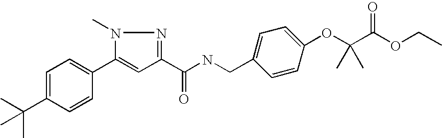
C(C1=CC=C(C2=CC(C(NCC3=CC=C(OC(C(OCC)=O)(C)C)C=C3)=O)=NN2C)C=C1)(C)(C)C
